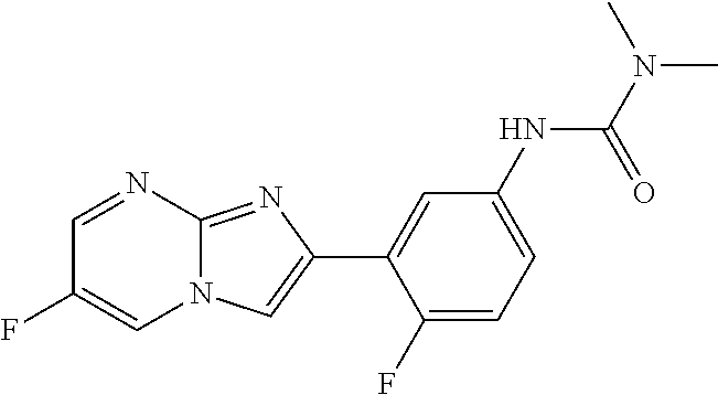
C1=NC2=NC(C3=CC(NC(N(C)C)=O)=CC=C3F)=CN2C=C1F
